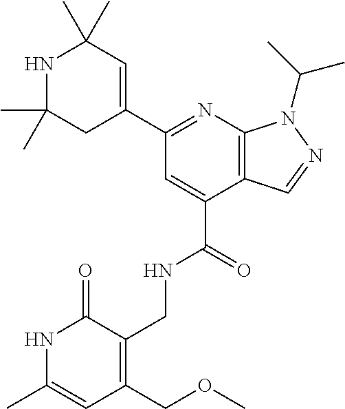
C1(C2=NC3=C(C(C(=O)NCC4=C(COC)C=C(C)NC4=O)=C2)C=NN3C(C)C)=CC(C)(C)NC(C)(C)C1
